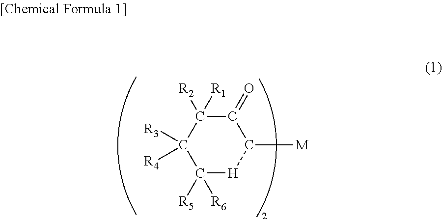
C1([R5])([R6])[H]C([M])C(=O)C([R2])([R1])C1([R3])[R4]
